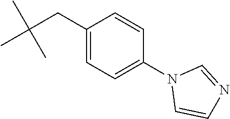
CC(CC1=CC=C(N2C=CN=C2)C=C1)(C)C
